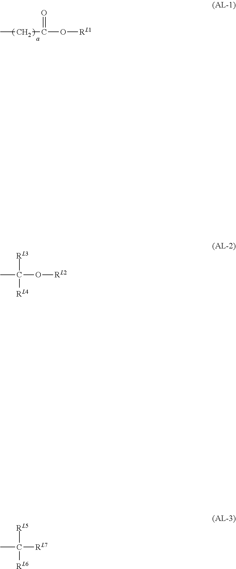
CCC(O[RL1])=O.CC([RL3])([RL4])O[RL2].CC([RL5])([RL6])[RL7]
